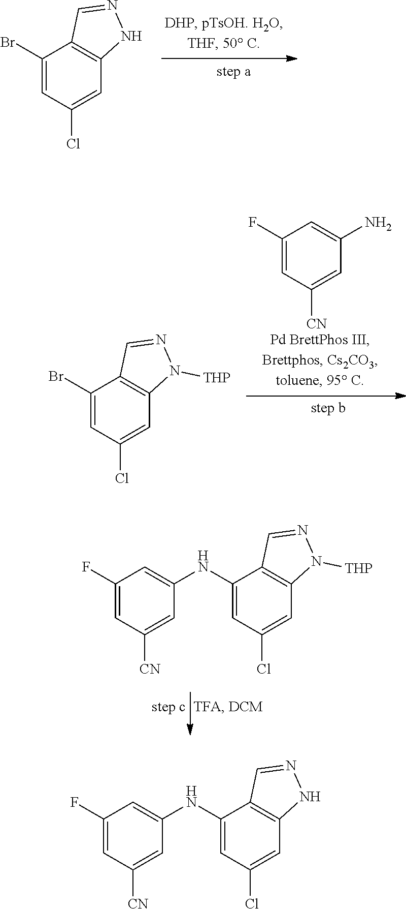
C1(Br)=CC(Cl)=CC2=C1C=NN2.C1(F)=CC([CN])=CC(N)=C1.C1(Br)=CC(Cl)=CC2=C1C=NN2[THP].C1(NC2=CC(F)=CC([CN])=C2)=CC(Cl)=CC2=C1C=NN2[THP].C1(NC2=CC(F)=CC([CN])=C2)=CC(Cl)=CC2=C1C=NN2
